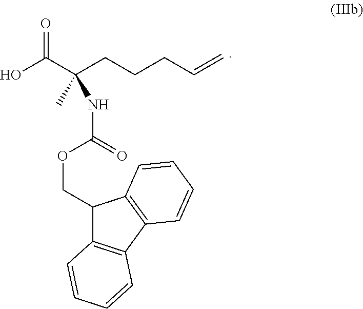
C1(COC(=O)NC(C)(C(O)=O)CCCC=C)C2=C(C3=C1C=CC=C3)C=CC=C2
